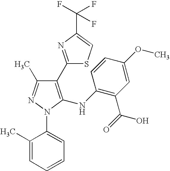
C1(C2=NC(C(F)(F)F)=CS2)=C(NC2=C(C(=O)O)C=C(OC)C=C2)N(C2=CC=CC=C2C)N=C1C
